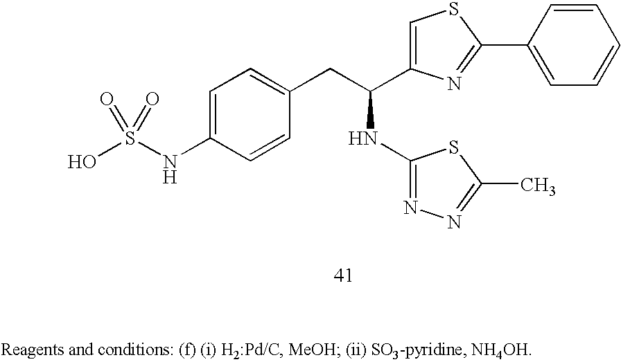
C1=C(NS(O)(=O)=O)C=CC(CC(NC2=NN=C(C)S2)C2=CSC(C3=CC=CC=C3)=N2)=C1
